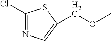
C1(Cl)=NC=C(COC)S1
